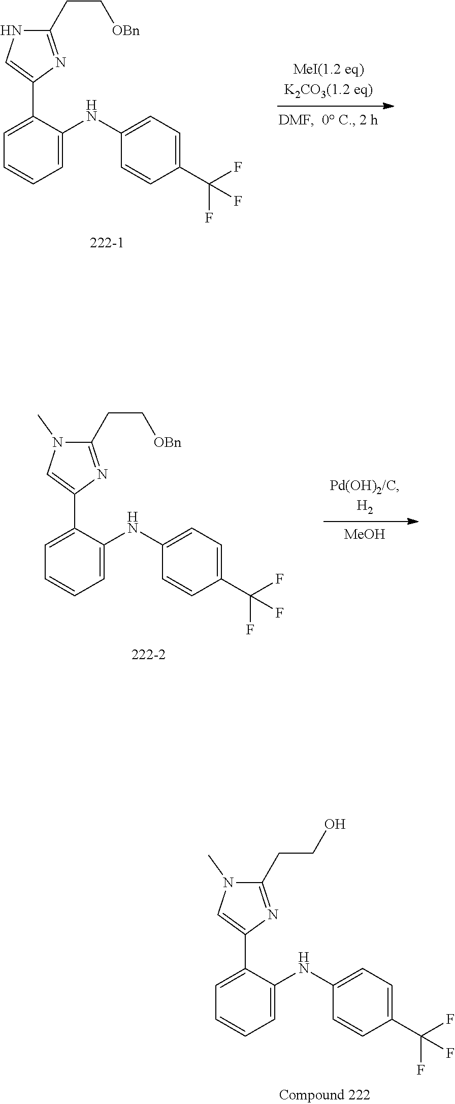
C1=C(C2=CNC(CC[OBn])=N2)C(NC2=CC=C(C(F)(F)F)C=C2)=CC=C1.C1=C(C2=CN(C)C(CC[OBn])=N2)C(NC2=CC=C(C(F)(F)F)C=C2)=CC=C1.[MeOH].C1=C(C2=CN(C)C(CCO)=N2)C(NC2=CC=C(C(F)(F)F)C=C2)=CC=C1
